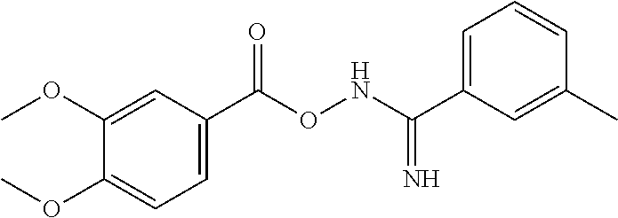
C1(OC)=CC(C(ONC(C2=CC=CC(C)=C2)=N)=O)=CC=C1OC
